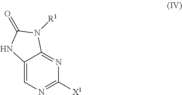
C12=CN=C([X1])N=C1N([R1])C(=O)N2
